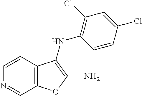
C12=C(C=CN=C1)C(NC1=C(Cl)C=C(Cl)C=C1)=C(N)O2
